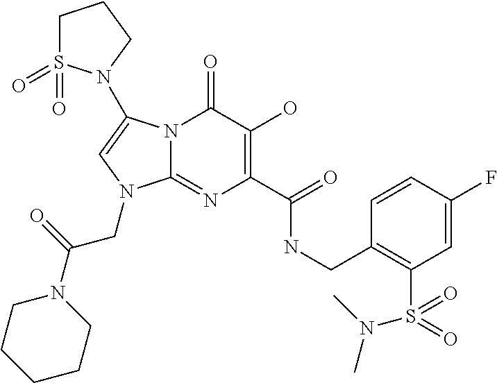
N12C(=NC(C(NCC3=C(S(=O)(=O)N(C)C)C=C(F)C=C3)=O)=C(O)C1=O)N(CC(N1CCCCC1)=O)C=C2N1S(=O)(=O)CCC1
